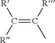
C(=C([R])C)([R])[R]
